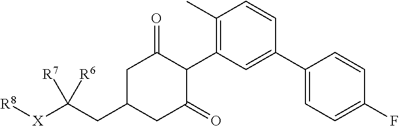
C1(C2=CC=C(F)C=C2)=CC(C2C(=O)CC(CC([X][R8])([R6])[R7])CC2=O)=C(C)C=C1
